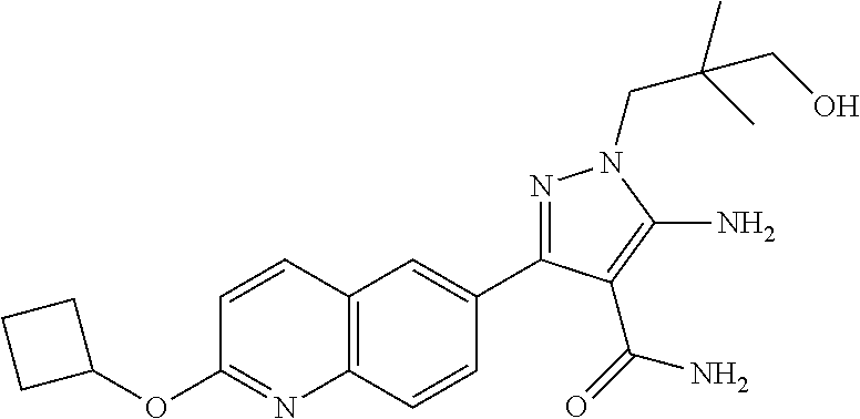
N1=C(C2=CC3=C(C=C2)N=C(OC2CCC2)C=C3)C(C(=O)N)=C(N)N1CC(C)(C)CO
